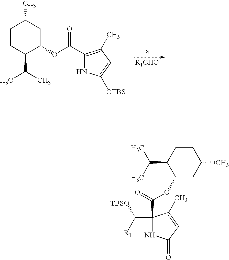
C1CC(C(C)C)C(OC(C2=C(C)C=C([OTBS])N2)=O)CC1C.C1CC(C(C)C)C(OC(C2(C([R1])[TBSO])NC(=O)C=C2C)=O)CC1C
